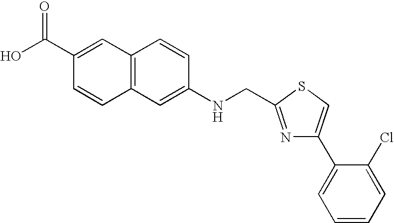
C12=C(C=C(NCC3=NC(C4=CC=CC=C4Cl)=CS3)C=C1)C=CC(C(O)=O)=C2
